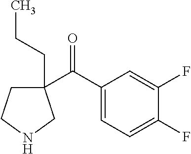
C1(C(C2=CC=C(F)C(F)=C2)=O)(CCC)CCNC1
